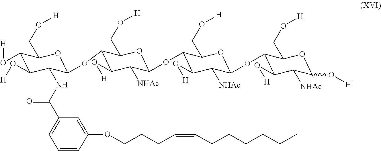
C1(O[H])C(O[H])C(NC(C2=CC=CC(OCCCC=CCCCCCC)=C2)=O)C(OC2C(O[H])C([NHAc])C(OC3C(O[H])C([NHAc])C(OC4C(O[H])C([NHAc])C(O[H])OC4CO[H])OC3CO[H])OC2CO[H])OC1CO[H]
